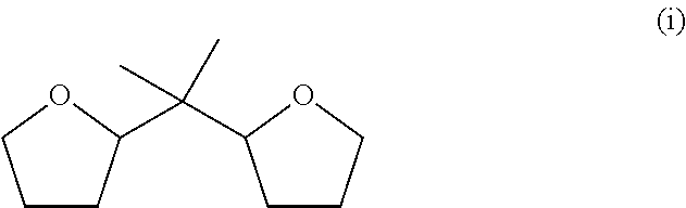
C1CC(C(C2CCCO2)(C)C)OC1
